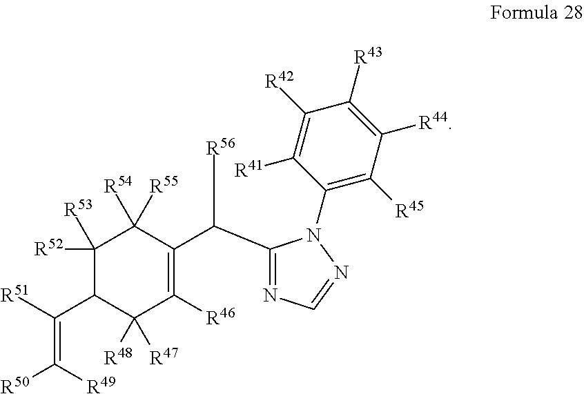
C1([R53])([R52])C(C(=C([R50])[R49])[R51])C([R48])([R47])C([R46])=C(C(C2=NC=NN2C2=C([R45])C([R44])=C([R43])C([R42])=C2[R41])[R56])C1([R54])[R55]
